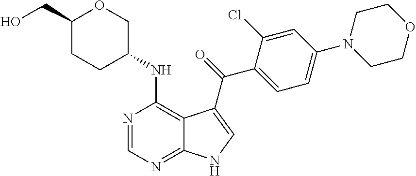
C1(CO)CCC(NC2=C3C(=NC=N2)NC=C3C(=O)C2=CC=C(N3CCOCC3)C=C2Cl)CO1
